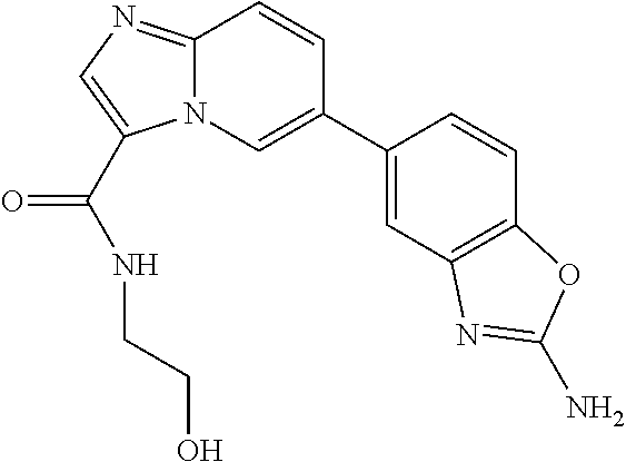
C12=NC=C(C(NCCO)=O)N1C=C(C1=CC3=C(C=C1)OC(N)=N3)C=C2
